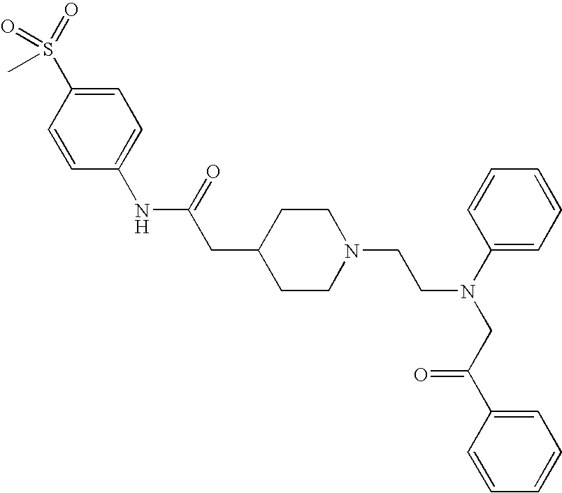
C1(NC(=O)CC2CCN(CCN(CC(C3=CC=CC=C3)=O)C3=CC=CC=C3)CC2)=CC=C(S(=O)(=O)C)C=C1
